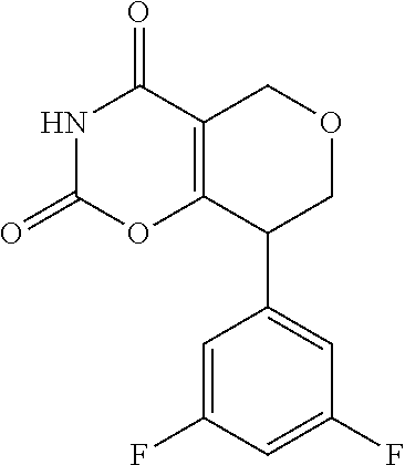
C12=C(OC(=O)NC1=O)C(C1=CC(F)=CC(F)=C1)COC2
